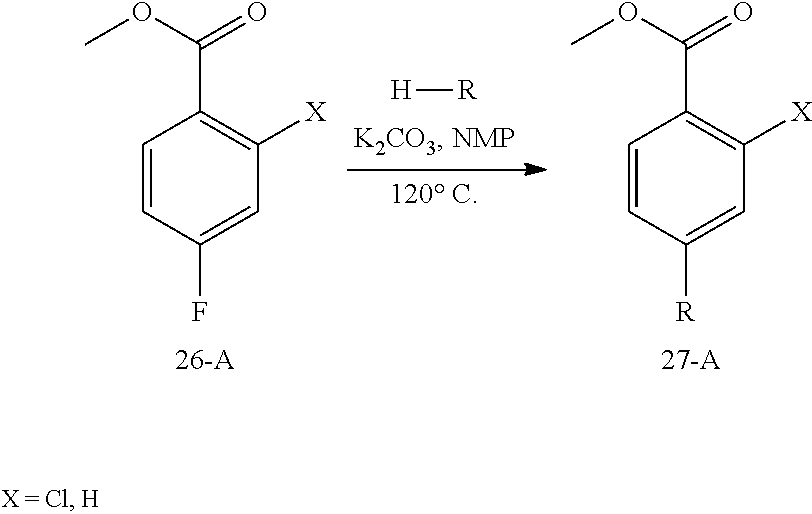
COC(=O)C1=C([X])C=C(F)C=C1.[H][R].COC(=O)C1=C([X])C=C([R])C=C1
